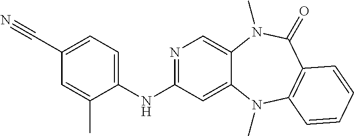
N1=C(NC2=CC=C(C#N)C=C2C)C=C2C(=C1)N(C)C(=O)C1=C(N2C)C=CC=C1
